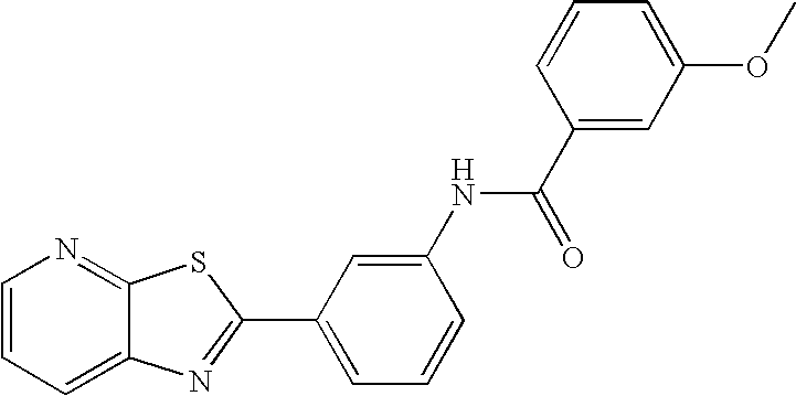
C12=CC=CN=C1SC(C1=CC=CC(NC(C3=CC(OC)=CC=C3)=O)=C1)=N2
